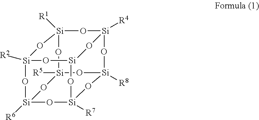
O1[Si]2([R5])O[Si]3([R1])O[Si]4([R4])O[Si]1([R8])O[Si]1([R7])O[Si](O4)O[Si]([R2])(O[Si]([R6])(O1)O2)O3
